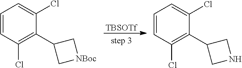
C1=CC(Cl)=C(C2C[NBoc]C2)C(Cl)=C1.[TBSOTf].C1=CC(Cl)=C(C2CNC2)C(Cl)=C1
